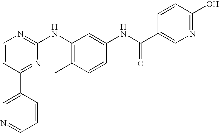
C1=CC(C2=CN=CC=C2)=NC(NC2=C(C)C=CC(NC(=O)C3=CN=C(O)C=C3)=C2)=N1
